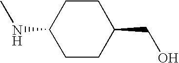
C1CC(CO)CCC1NC
